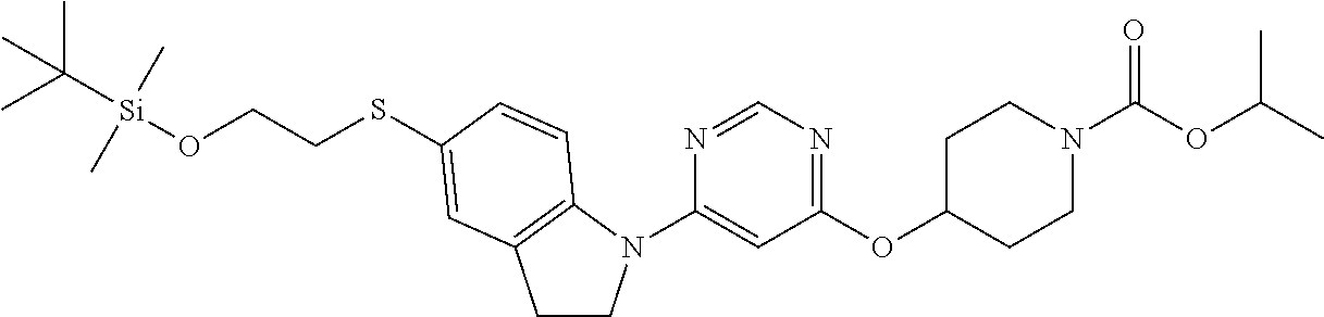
C1(N2CCC3=C2C=CC(SCCO[Si](C)(C)C(C)(C)C)=C3)=CC(OC2CCN(C(=O)OC(C)C)CC2)=NC=N1
